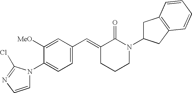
C1=C(C=C2CCCN(C3CC4=C(C3)C=CC=C4)C2=O)C=C([OMe])C(N2C=CN=C2Cl)=C1
